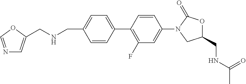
C1=CC(C2=C(F)C=C(N3CC(CNC(=O)C)OC3=O)C=C2)=CC=C1CNCC1=CN=CO1
